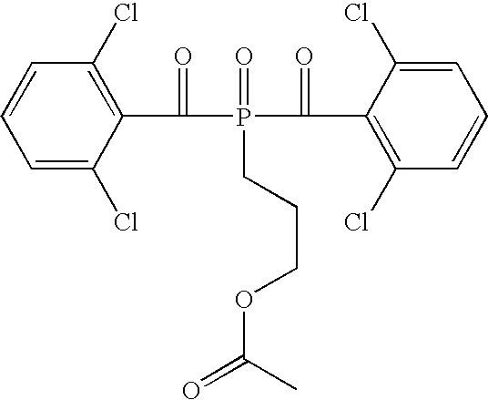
C1=C(Cl)C(C(P(C(C2=C(Cl)C=CC=C2Cl)=O)(=O)CCCOC(=O)C)=O)=C(Cl)C=C1
